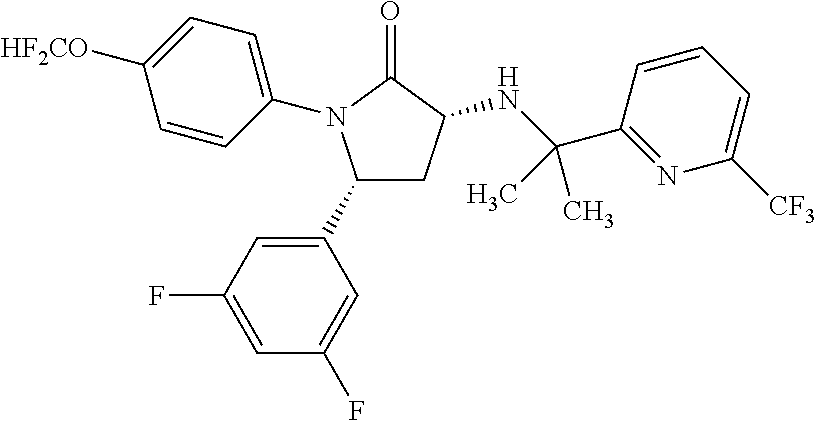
C1(C2=CC(F)=CC(F)=C2)CC(NC(C2=NC([CF3])=CC=C2)(C)C)C(=O)N1C1=CC=C([HF2CO])C=C1
